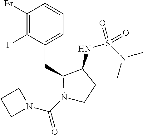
BrC1=C(F)C(CC2N(C(N3CCC3)=O)CCC2NS(N(C)C)(=O)=O)=CC=C1
